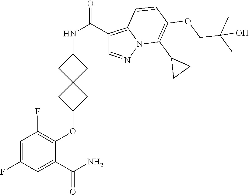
C1=C(F)C=C(C(N)=O)C(OC2CC3(C2)CC(NC(=O)C2=C4N(N=C2)C(C2CC2)=C(OCC(C)(C)O)C=C4)C3)=C1F
